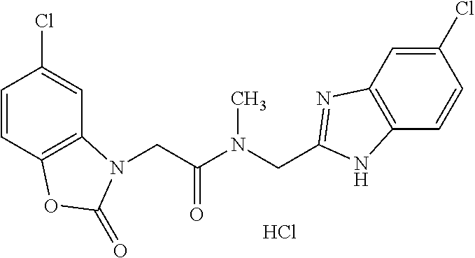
C1=CC2=C(C=C1Cl)N(CC(N(CC1=NC3=C(C=CC(Cl)=C3)N1)C)=O)C(=O)O2.Cl
